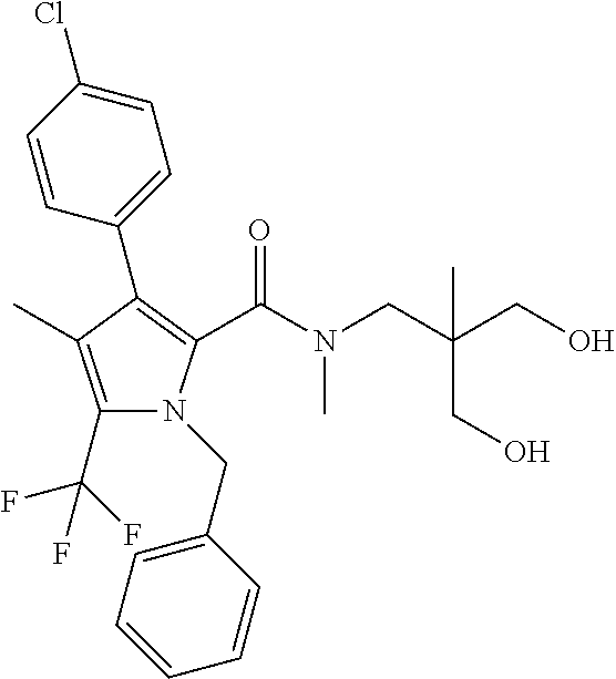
C1(C2=C(C(N(C)CC(CO)(C)CO)=O)N(CC3=CC=CC=C3)C(C(F)(F)F)=C2C)=CC=C(Cl)C=C1
